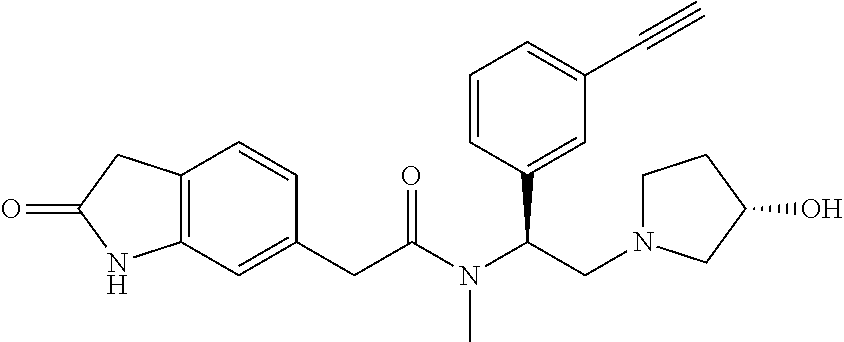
C12=C(C=C(CC(N(C(CN3CCC(O)C3)C3=CC(C#C)=CC=C3)C)=O)C=C1)NC(=O)C2
